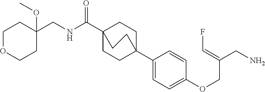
C1(C23CCC(C(NCC4(OC)CCOCC4)=O)(CC2)CC3)=CC=C(OCC(CN)=CF)C=C1
